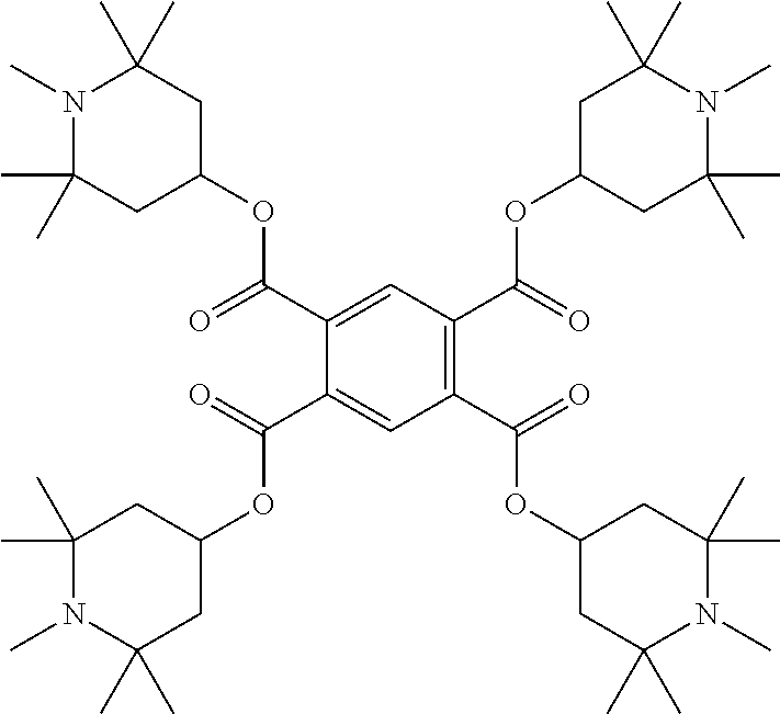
N1(C)C(C)(C)CC(OC(=O)C2=CC(C(=O)OC3CC(C)(C)N(C)C(C)(C)C3)=C(C(=O)OC3CC(C)(C)N(C)C(C)(C)C3)C=C2C(=O)OC2CC(C)(C)N(C)C(C)(C)C2)CC1(C)C
